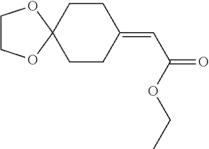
C1CC(=CC(=O)OCC)CCC12OCCO2
